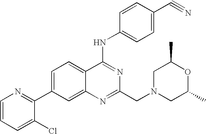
C1=CC=C(Cl)C(C2=CC=C3C(=C2)N=C(CN2CC(C)OC(C)C2)N=C3NC2=CC=C(C#N)C=C2)=N1
